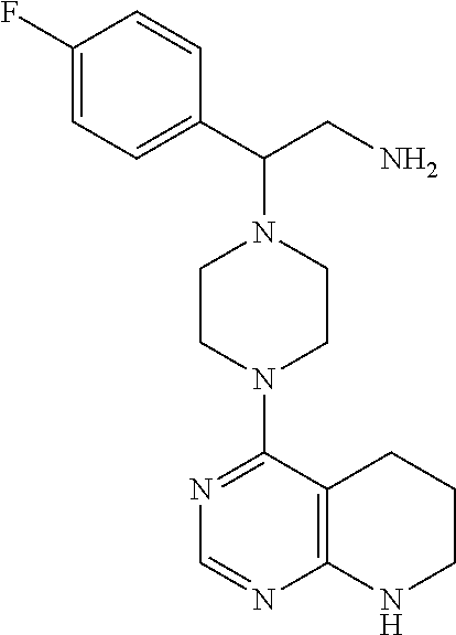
C1(F)=CC=C(C(CN)N2CCN(C3=NC=NC4=C3CCCN4)CC2)C=C1
